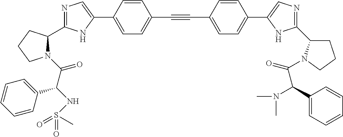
N1=C(C2N(C(C(NS(=O)(C)=O)C3=CC=CC=C3)=O)CCC2)NC(C2=CC=C(C#CC3=CC=C(C4=CN=C(C5CCCN5C(=O)C(C5=CC=CC=C5)N(C)C)N4)C=C3)C=C2)=C1
